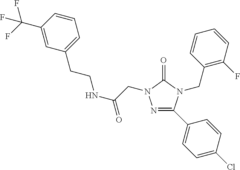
N1=C(C2=CC=C(Cl)C=C2)N(CC2=C(F)C=CC=C2)C(=O)N1CC(=O)NCCC1=CC=CC(C(F)(F)F)=C1
